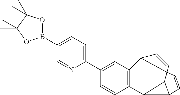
C1=CC2=C(C=C1C1=CC=C(B3OC(C)(C)C(C)(C)O3)C=N1)C1C=CC13C1C2C1C=C3
